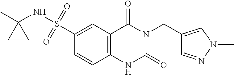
C(N1C(=O)NC2=C(C1=O)C=C(S(=O)(=O)NC1(C)CC1)C=C2)C1=CN(C)N=C1
